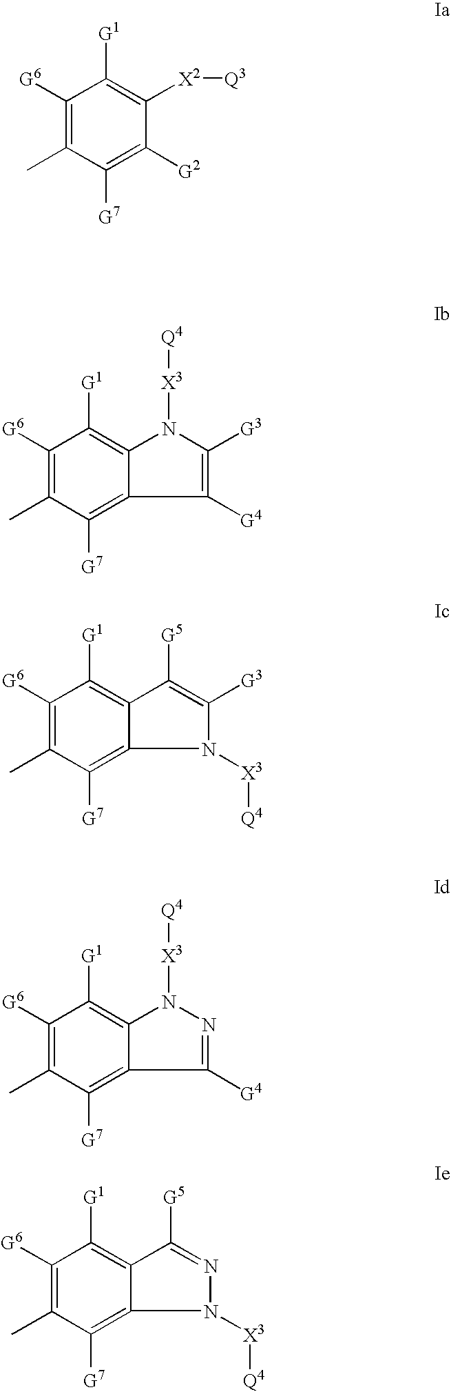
C1([G6])=C(C)C([G7])=C([G2])C([X2][Q3])=C1[G1].C1([G6])=C(C)C([G7])=C2C(=C1[G1])N([X3][Q4])C([G3])=C2[G4].C1([G6])=C(C)C([G7])=C2C(=C1[G1])C([G5])=C([G3])N2[X3][Q4].C1([G6])=C(C)C([G7])=C2C(=C1[G1])N([X3][Q4])N=C2[G4].C1([G6])=C(C)C([G7])=C2C(=C1[G1])C([G5])=NN2[X3][Q4]
